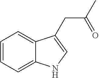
C1=CC=C2C(=C1)C(CC(C)=O)=CN2
